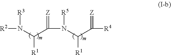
N(C([R1])C(=[Z])N(C(C(=[Z])[R4])[R1])[R5])([R2])[R3]
